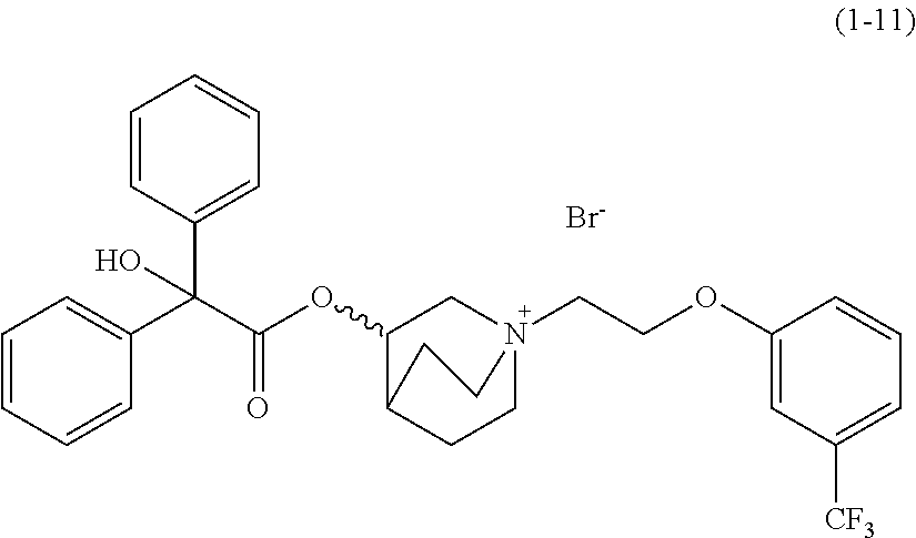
[Br-].C1=CC(C(C(OC2CN3(CCOC4=CC([CF3])=CC=C4)CCC2CC3)=O)(C2=CC=CC=C2)O)=CC=C1
